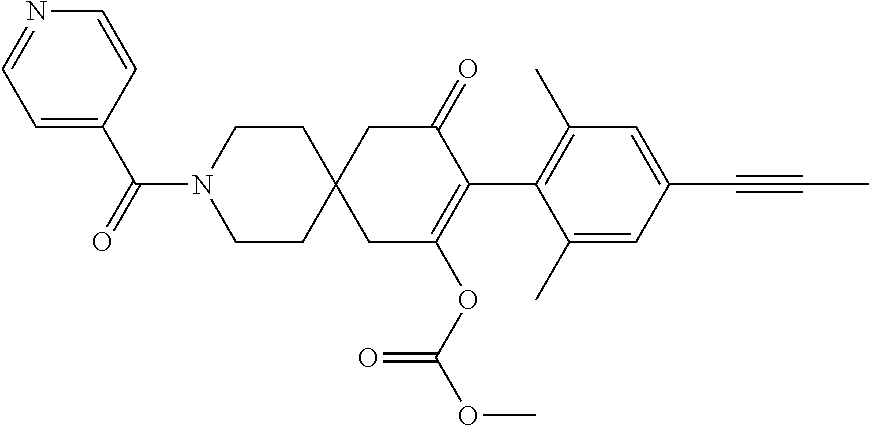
C1(C)=CC(C#CC)=CC(C)=C1C1=C(OC(OC)=O)CC2(CC1=O)CCN(C(=O)C1=CC=NC=C1)CC2
